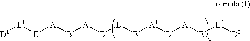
[D1][L1][E][A]B[A1][E][L][E][A1]B[A][E][L2][D2]
